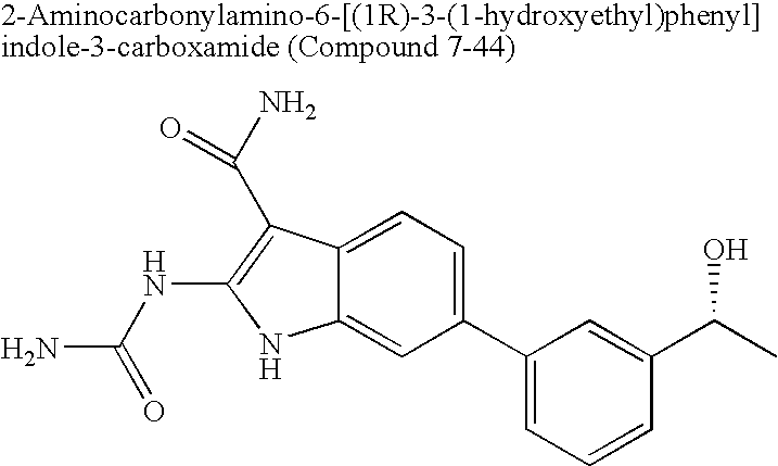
C1(C2=CC=CC(C(C)O)=C2)=CC=C2C(=C1)NC(NC(N)=O)=C2C(N)=O
